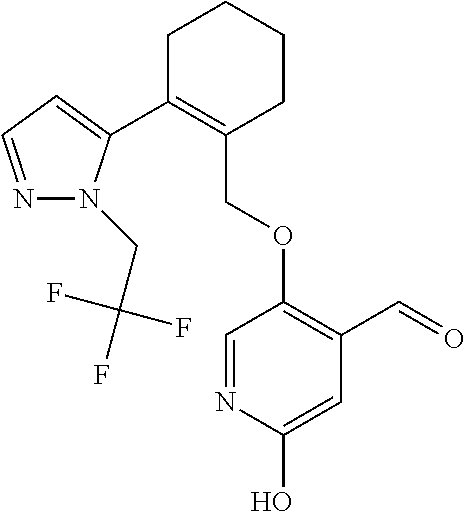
C1C(C2=CC=NN2CC(F)(F)F)=C(COC2=C(C=O)C=C(O)N=C2)CCC1
